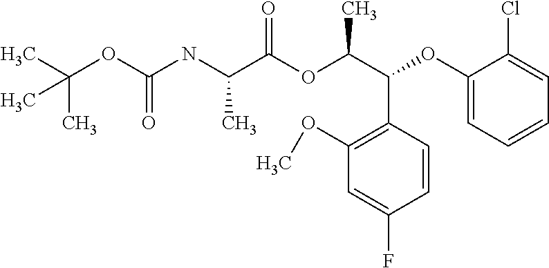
C(OC(NC(C(OC(C(C1=C(OC)C=C(F)C=C1)OC1=CC=CC=C1Cl)C)=O)C)=O)(C)(C)C
